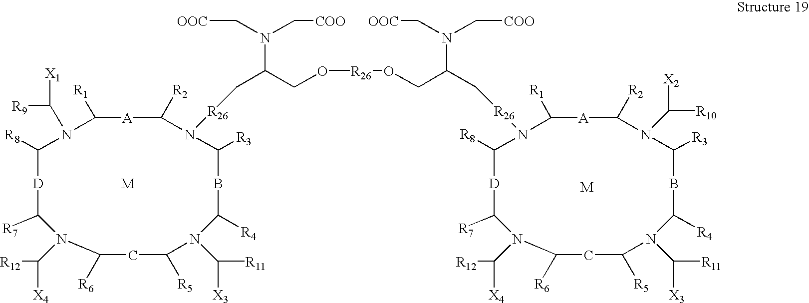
[M].[M].C1([R1])N(C([X1])[R9])C([R8])[D]C([R7])N(C([R12])[X4])C([R6])CC([R5])N(C([R11])[X3])C([R4])BC([R3])N([R26]CC(CO[R26]OCC(C[R26]N2C([R1])[A]C([R2])N(C([X2])[R10])C([R3])BC([R4])N(C([R11])[X3])C([R5])CC([R6])N(C([R12])[X4])C([R7])[D]C2[R8])N(C[COO])C[OOC])N(C[COO])C[OOC])C([R2])[A]1
